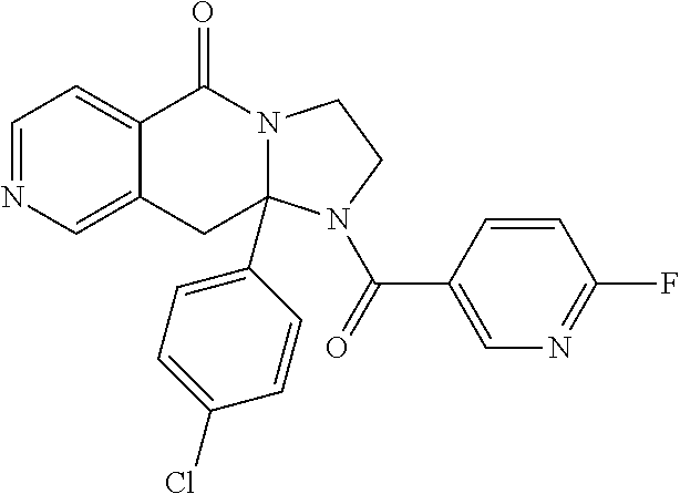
C1=NC=C2C(=C1)C(=O)N1C(C3=CC=C(Cl)C=C3)(C2)N(C(=O)C2=CN=C(F)C=C2)CC1
